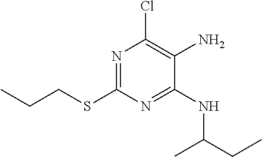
C1(SCCC)=NC(Cl)=C(N)C(NC(CC)C)=N1
